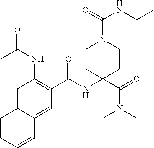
C1=C2C(=CC(C(NC3(C(=O)N(C)C)CCN(C(NCC)=O)CC3)=O)=C1NC(C)=O)C=CC=C2
